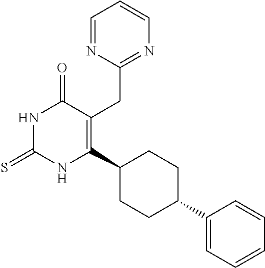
C1=NC(CC2=C(C3CCC(C4=CC=CC=C4)CC3)NC(=S)NC2=O)=NC=C1
